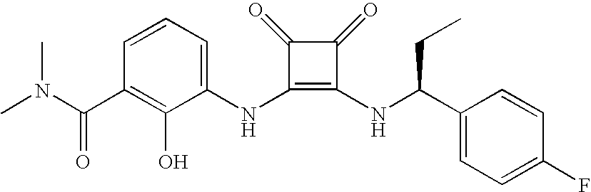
CN(C(C1=C(O)C(NC2=C(NC(C3=CC=C(F)C=C3)CC)C(=O)C2=O)=CC=C1)=O)C
